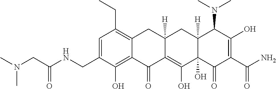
C1=C(CNC(CN(C)C)=O)C(O)=C2C(=C1CC)CC1([H])C(=C(O)C3(O)C([H])(C1)C(N(C)C)C(O)=C(C(N)=O)C3=O)C2=O
